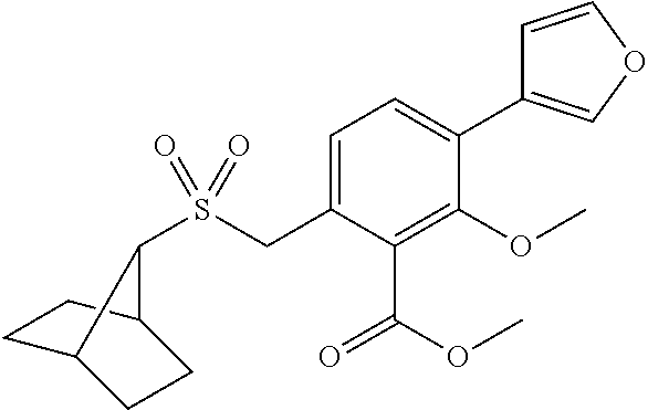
C1=C(CS(=O)(=O)C2C3CCC2CC3)C(C(OC)=O)=C(OC)C(C2=COC=C2)=C1
